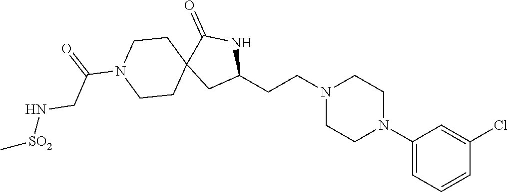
C1(N2CCN(CCC3NC(=O)C4(C3)CCN(C(=O)CN[SO2]C)CC4)CC2)=CC=CC(Cl)=C1
